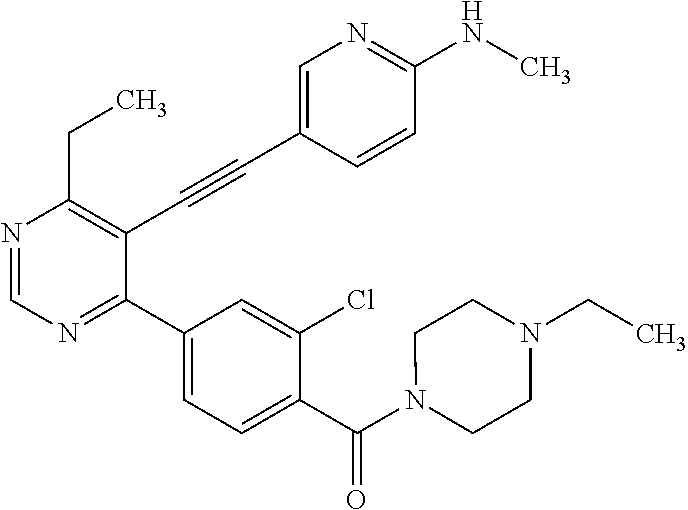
N1=CN=C(C2=CC=C(C(=O)N3CCN(CC)CC3)C(Cl)=C2)C(C#CC2=CN=C(NC)C=C2)=C1CC
